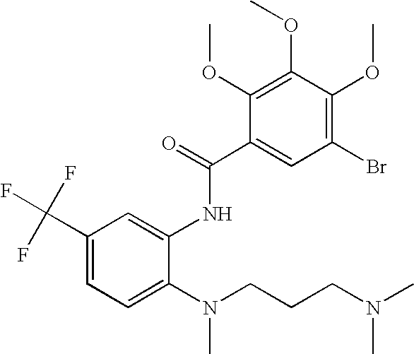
FC(C1=CC=C(N(CCCN(C)C)C)C(NC(C2=CC(Br)=C(OC)C(OC)=C2OC)=O)=C1)(F)F
